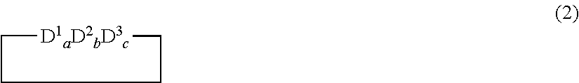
C1CCC[D1aD2bD3c]1
